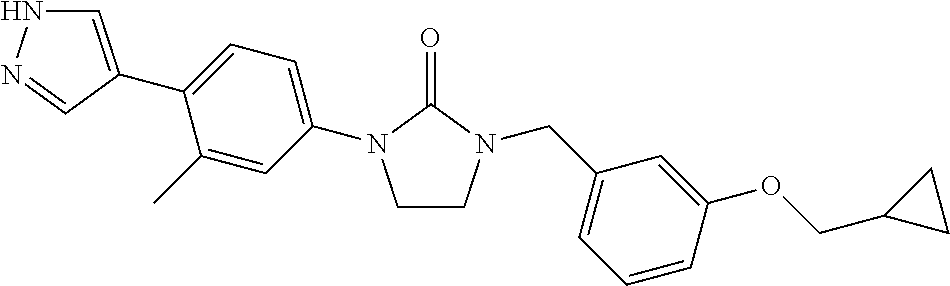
C1(C)=CC(N2CCN(CC3=CC=CC(OCC4CC4)=C3)C2=O)=CC=C1C1=CNN=C1
